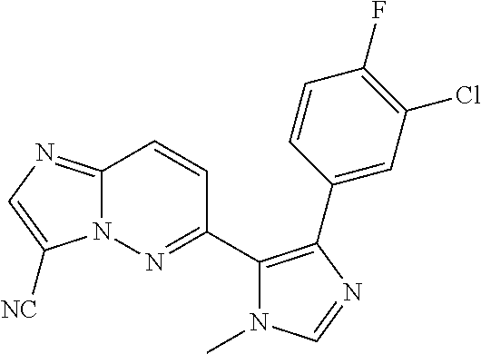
C12=NC=C([NC])N1N=C(C1=C(C3=CC(Cl)=C(F)C=C3)N=CN1C)C=C2
